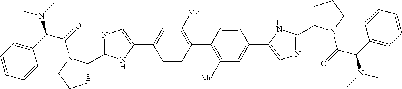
C1=CC(C2=C([Me])C=C(C3=CN=C(C4CCCN4C(=O)C(C4=CC=CC=C4)N(C)C)N3)C=C2)=C([Me])C=C1C1=CN=C(C2CCCN2C(C(N(C)C)C2=CC=CC=C2)=O)N1
